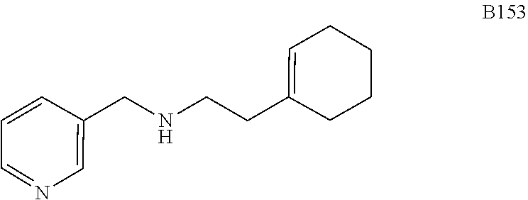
C1(CCNCC2=CN=CC=C2)=CCCCC1
